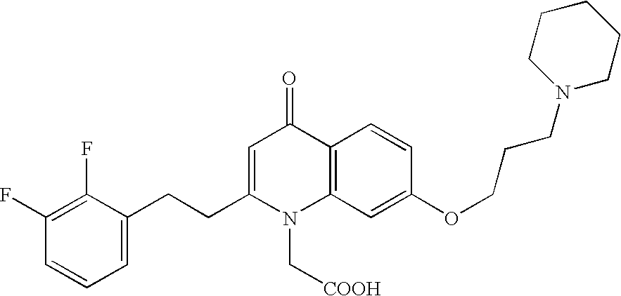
C1(F)=C(F)C(CCC2=CC(=O)C3=C(N2C[COOH])C=C(OCCCN2CCCCC2)C=C3)=CC=C1
